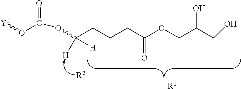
C(CCCC(OCC(CO)O)=O)(OC(=O)O[Y1])([H])[H].[R2].[R1]
